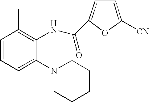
C1=CC=C(N2CCCCC2)C(NC(C2=CC=C([CN])O2)=O)=C1C
